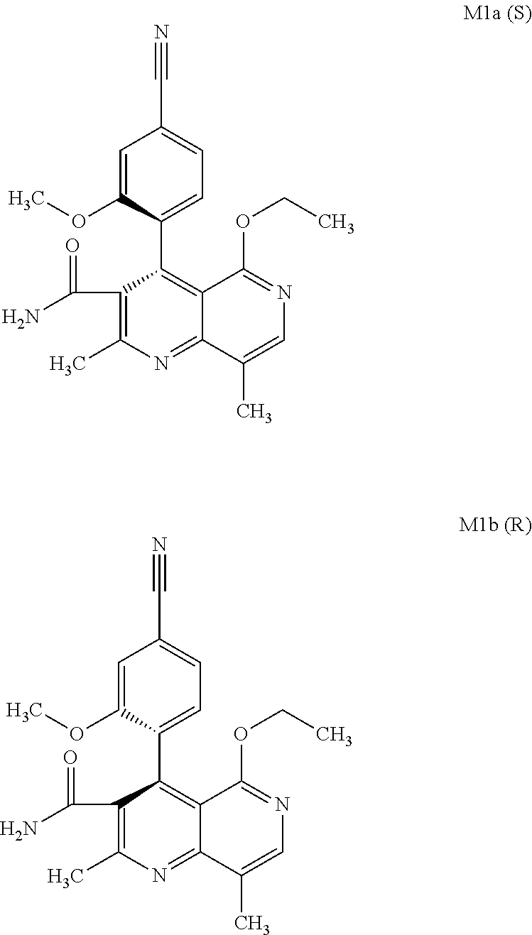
C12=C(C3=CC=C(C#N)C=C3OC)C(C(=O)N)=C(C)N=C1C(C)=CN=C2OCC.C12=C(C3=CC=C(C#N)C=C3OC)C(C(=O)N)=C(C)N=C1C(C)=CN=C2OCC
